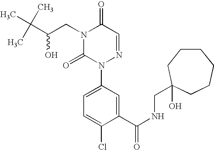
C1(C(NCC2(O)CCCCCC2)=O)=CC(N2N=CC(=O)N(CC(C(C)(C)C)O)C2=O)=CC=C1Cl
